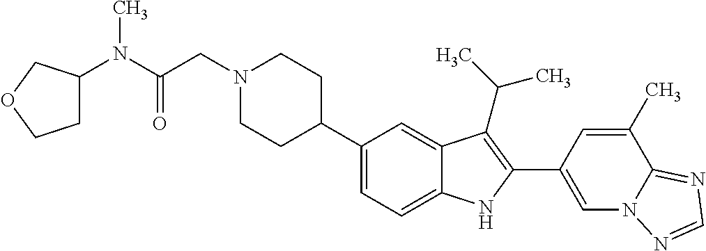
N1(CC(N(C2CCOC2)C)=O)CCC(C2=CC=C3C(=C2)C(C(C)C)=C(C2=CN4C(=NC=N4)C(C)=C2)N3)CC1
